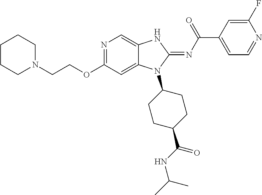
C(COC1=NC=C2C(=C1)N(C1CCC(C(NC(C)C)=O)CC1)C(=NC(C1=CC=NC(F)=C1)=O)N2)N1CCCCC1
